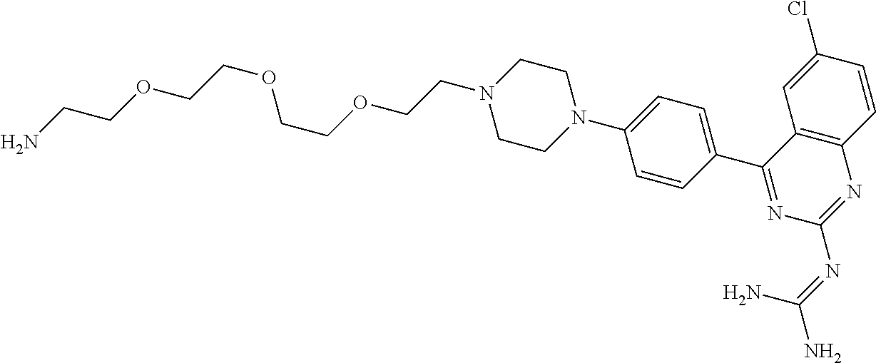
NCCOCCOCCOCCN1CCN(C2=CC=C(C3=NC(N=C(N)N)=NC4=C3C=C(Cl)C=C4)C=C2)CC1
